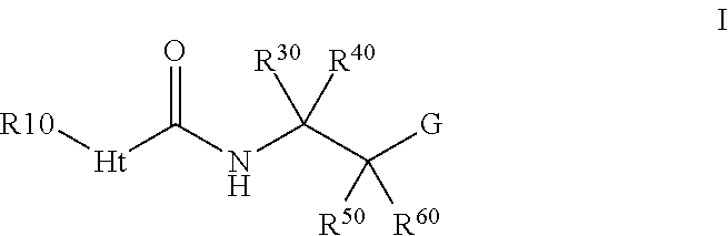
O=C([Ht][R10])NC(C([G])([R50])[R60])([R30])[R40]
